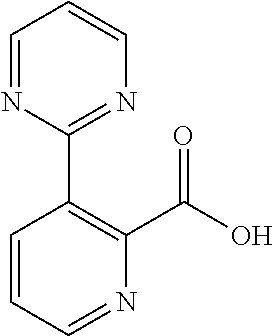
C1=CC=NC(C(O)=O)=C1C1=NC=CC=N1
